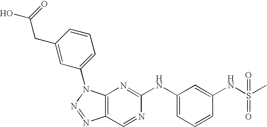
C12=C(N(C3=CC=CC(CC(O)=O)=C3)N=N1)N=C(NC1=CC=CC(NS(C)(=O)=O)=C1)N=C2
